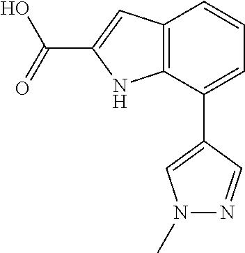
C12=C(C(C3=CN(C)N=C3)=CC=C1)NC(C(O)=O)=C2
